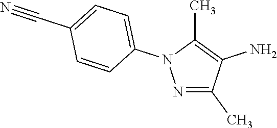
N1=C(C)C(N)=C(C)N1C1=CC=C(C#N)C=C1
